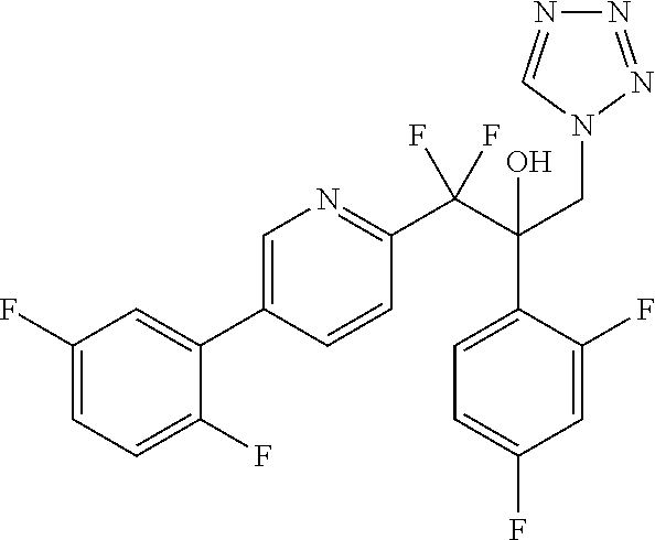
C1(F)=CC=C(F)C(C2=CN=C(C(C(CN3N=NN=C3)(C3=CC=C(F)C=C3F)O)(F)F)C=C2)=C1
